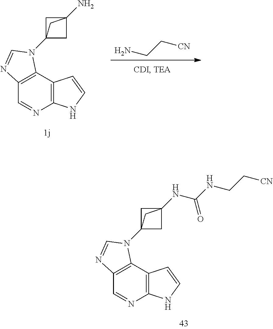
C1=NC2=C(C3=C1N=CN3C13CC(NC(=O)NCC[CN])(C1)C3)C=CN2.C1=NC2=C(C3=C1N=CN3C13CC(N)(C1)C3)C=CN2.NCC[CN]
